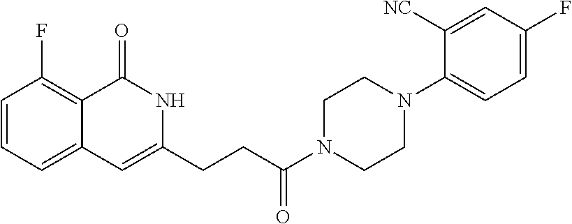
C1=CC=C2C(=C1F)C(=O)NC(CCC(N1CCN(C3=CC=C(F)C=C3[NC])CC1)=O)=C2
